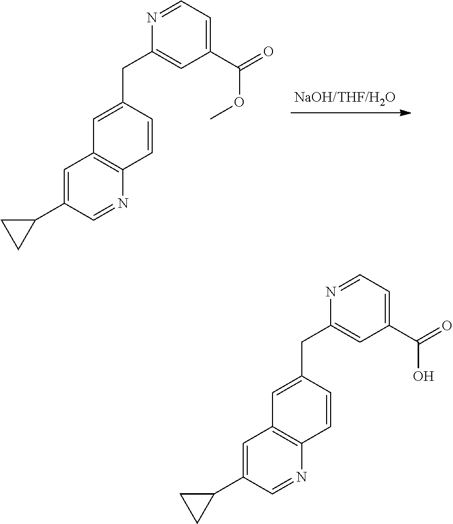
C1=NC(CC2=CC3=C(N=CC(C4CC4)=C3)C=C2)=CC(C(OC)=O)=C1.C1=NC(CC2=CC3=C(N=CC(C4CC4)=C3)C=C2)=CC(C(O)=O)=C1
